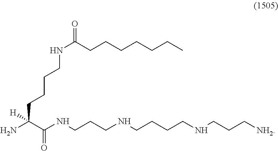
N(C(CCCCCCC)=O)CCCCC(N)(C(NCCCNCCCCNCCC[NH2])=O)[H]
